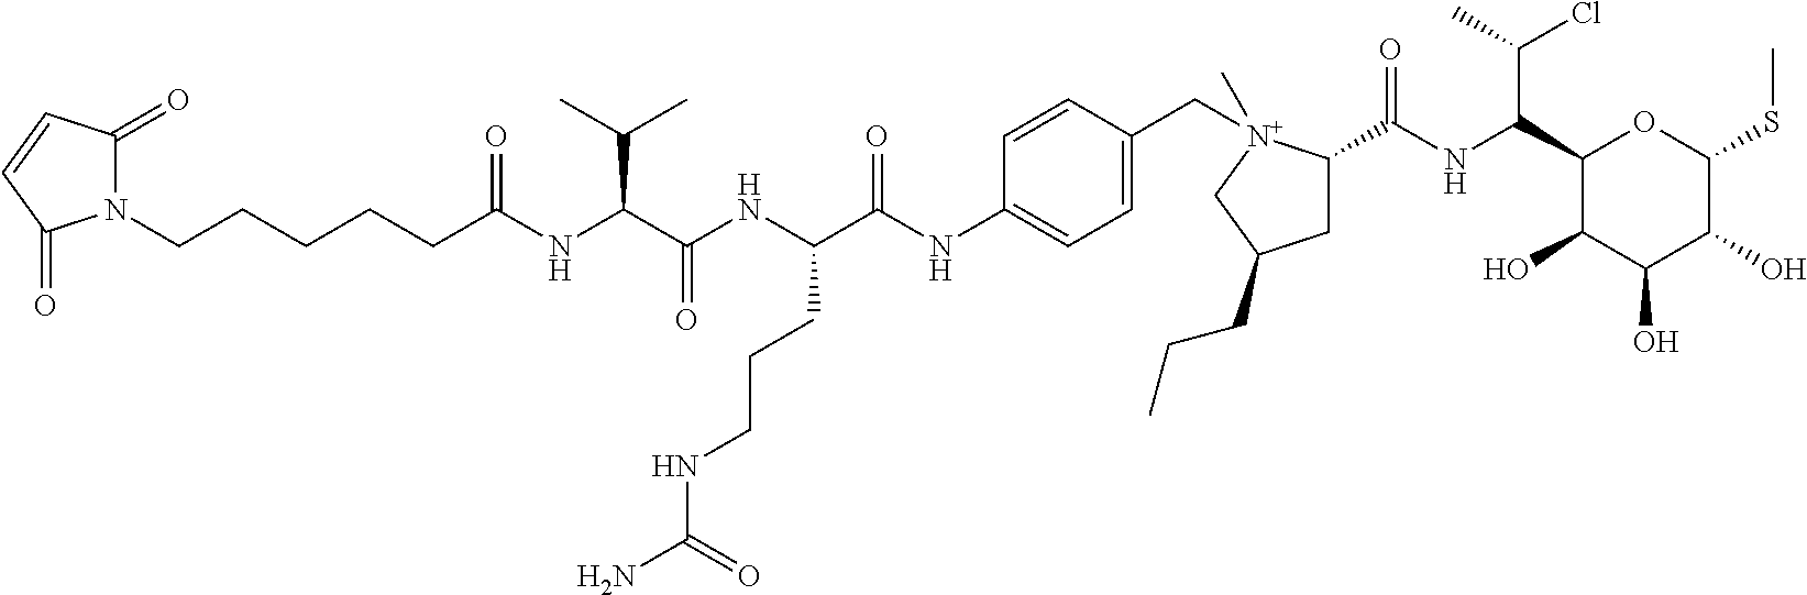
N1(CCCCCC(NC(C(NC(C(NC2=CC=C(C[N+]3(C)C(C(NC(C4C(O)C(O)C(O)C(SC)O4)C(C)Cl)=O)CC(CCC)C3)C=C2)=O)CCCNC(N)=O)=O)C(C)C)=O)C(=O)C=CC1=O
